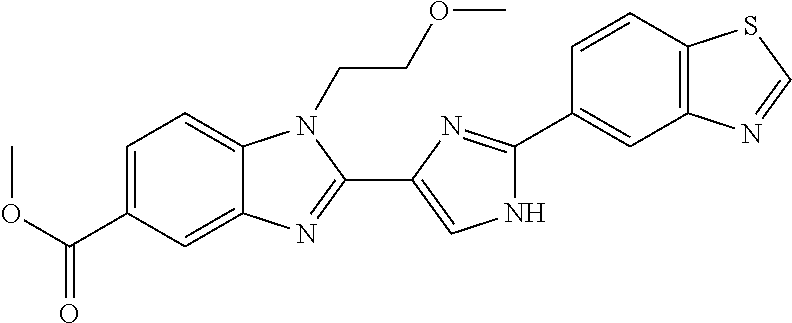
C1=C(C(OC)=O)C=C2C(=C1)N(CCOC)C(C1=CNC(C3=CC4=C(C=C3)SC=N4)=N1)=N2
